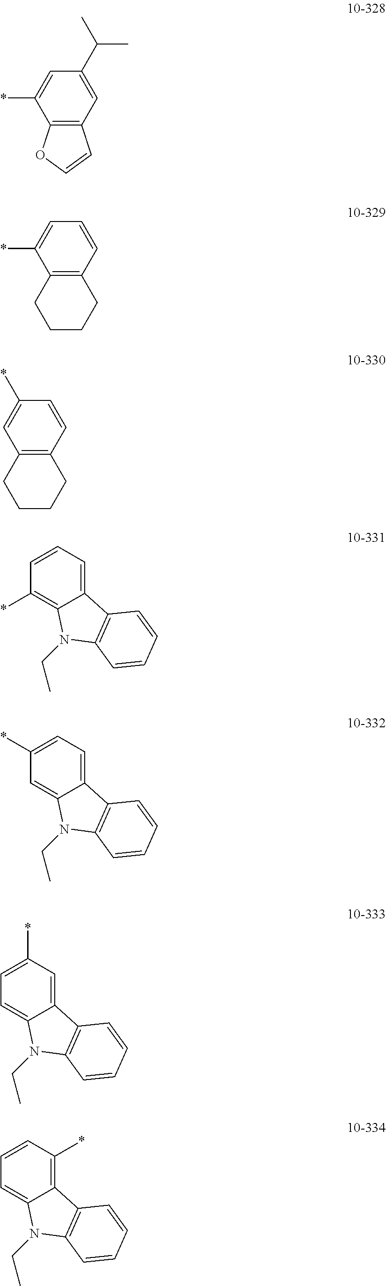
C1=C(*)C2=C(C=C1C(C)C)C=CO2.C1=C(*)C2=C(C=C1)CCCC2.C1(*)=CC2=C(C=C1)CCCC2.C1=CC(*)=C2C(=C1)C1=C(N2CC)C=CC=C1.C1=C(*)C=C2C(=C1)C1=C(N2CC)C=CC=C1.C1(*)=CC=C2C(=C1)C1=C(N2CC)C=CC=C1.C1=CC=C2C(=C1*)C1=C(N2CC)C=CC=C1
